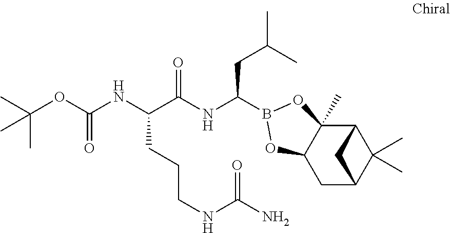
C1C2C(C)(C)C(C3(C)C1OB(C(NC(C(NC(OC(C)(C)C)=O)CCCNC(N)=O)=O)CC(C)C)O3)C2
